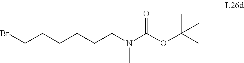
BrCCCCCCN(C(OC(C)(C)C)=O)C
